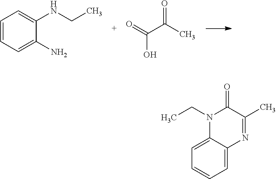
C1=CC=C(N)C(NCC)=C1.O=C(C(C)=O)O.C1=C2C(=CC=C1)N(CC)C(=O)C(C)=N2
